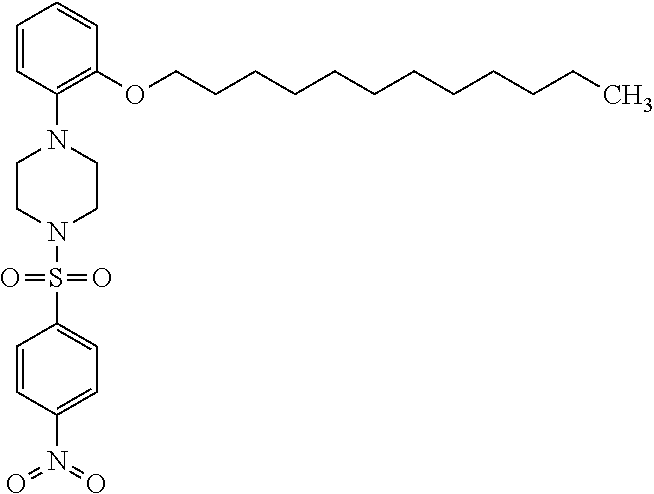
C1=CC(N(=O)=O)=CC=C1S(=O)(=O)N1CCN(C2=C(OCCCCCCCCCCCC)C=CC=C2)CC1
